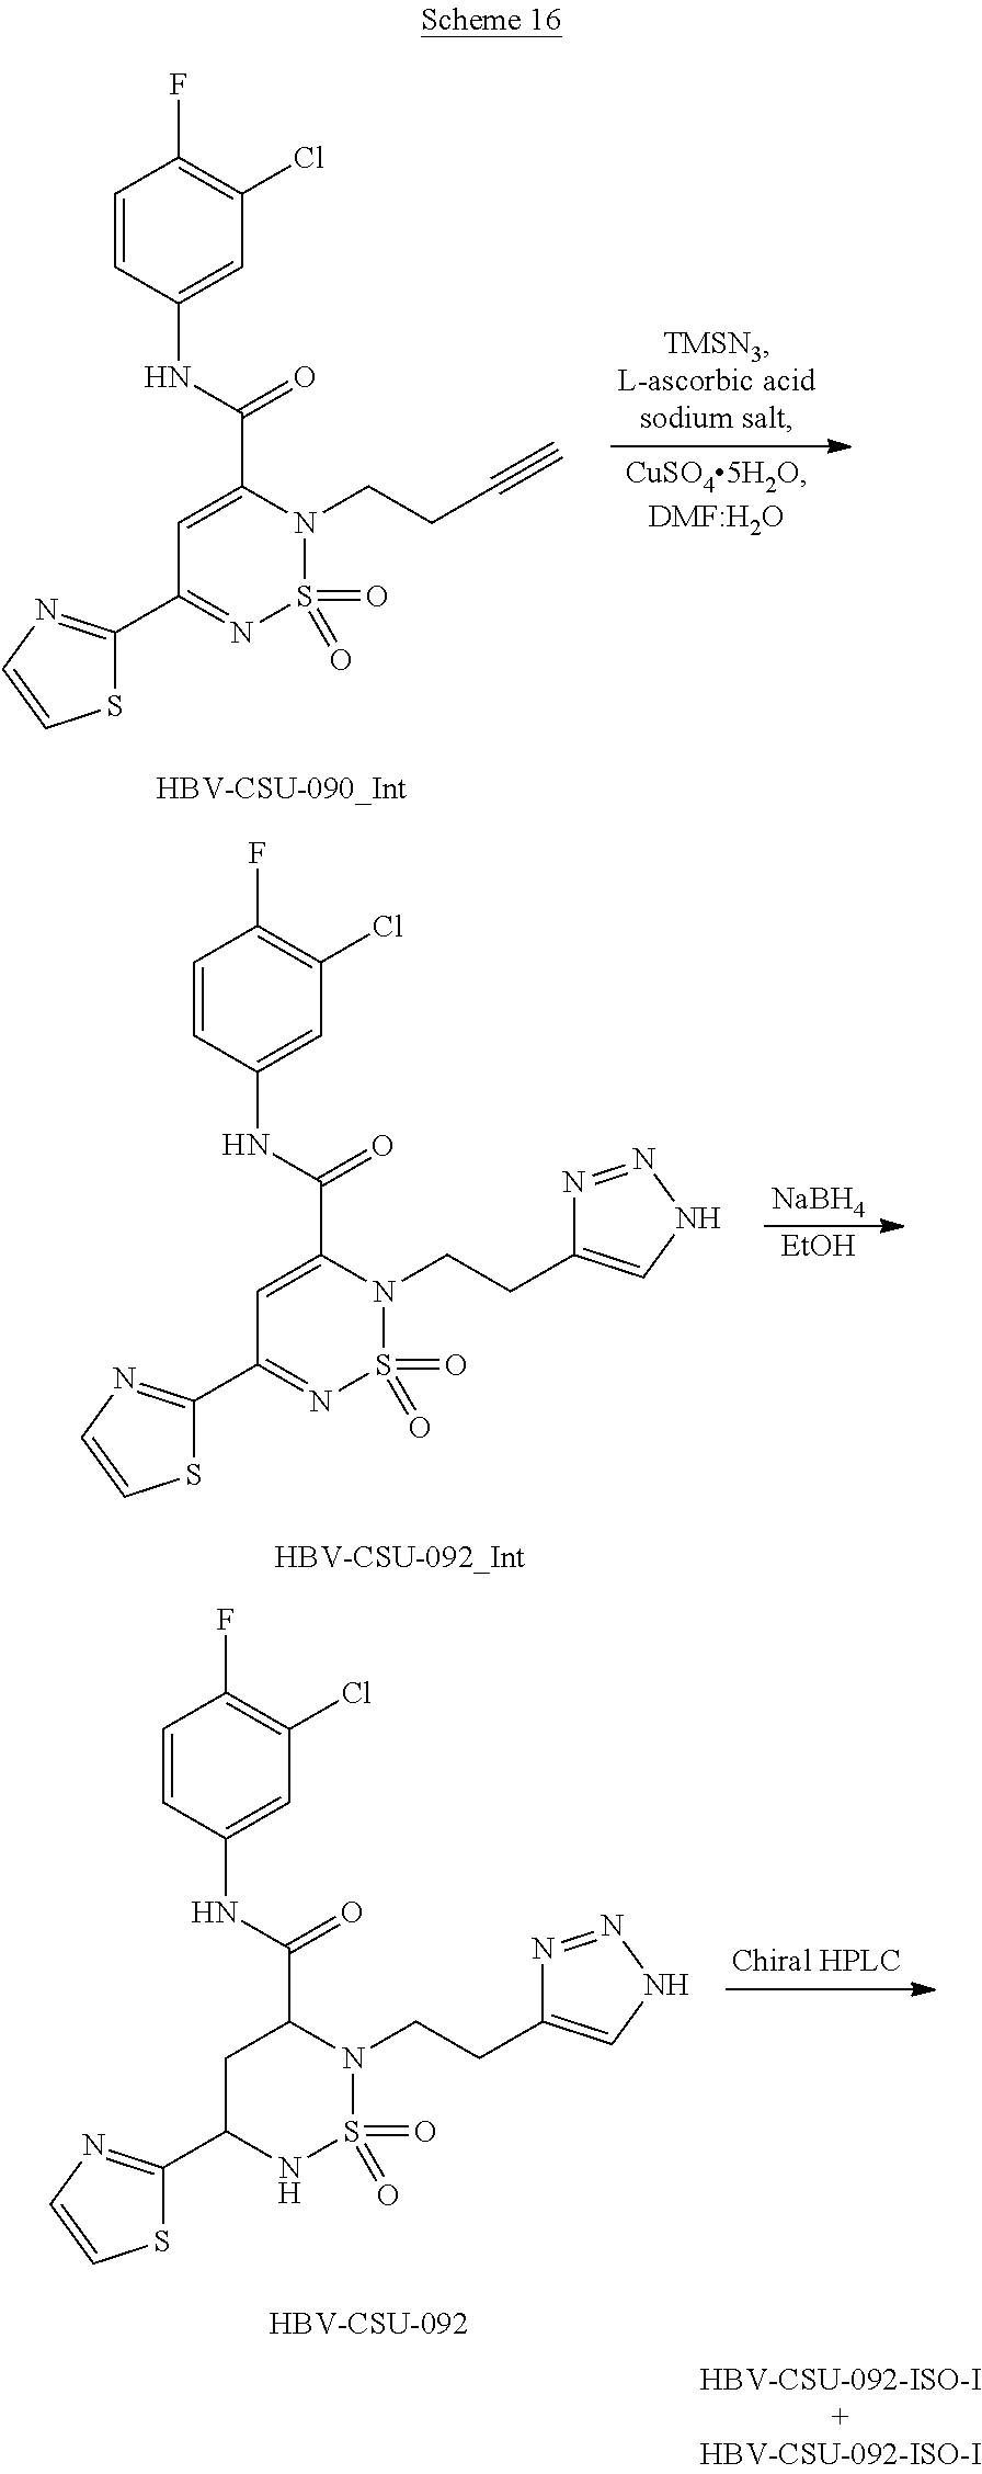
S1C(C2=NS(=O)(=O)N(CCC#C)C(C(NC3=CC(Cl)=C(F)C=C3)=O)=C2)=NC=C1.[HBV-CSU-090_Int].S1C(C2=NS(=O)(=O)N(CCC3=CNN=N3)C(C(NC3=CC(Cl)=C(F)C=C3)=O)=C2)=NC=C1.[HBV-CSU-092_Int].[NaBH4].[EtOH].S1C(C2NS(=O)(=O)N(CCC3=CNN=N3)C(C(NC3=CC(Cl)=C(F)C=C3)=O)C2)=NC=C1.[HBV-CSU-092]
